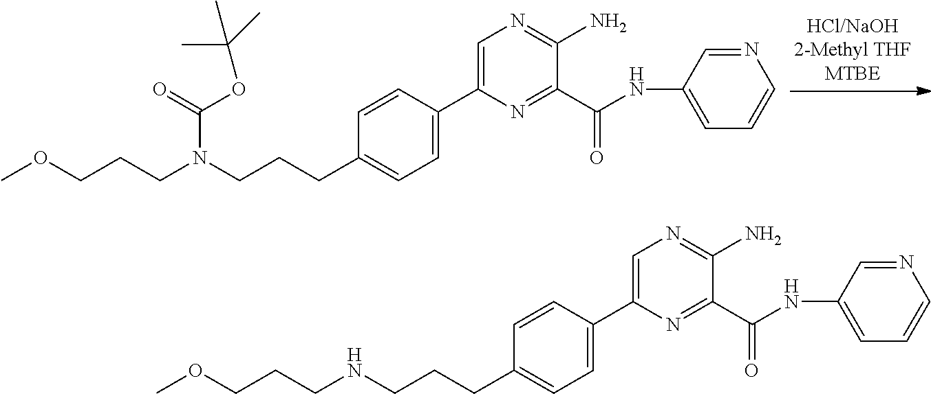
N(CCCC1=CC=C(C2=CN=C(N)C(C(NC3=CC=CN=C3)=O)=N2)C=C1)(CCCOC)C(OC(C)(C)C)=O.N(CCCC1=CC=C(C2=CN=C(N)C(C(NC3=CC=CN=C3)=O)=N2)C=C1)CCCOC
